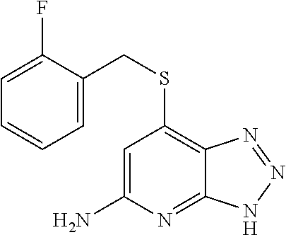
C1=C(F)C(CSC2=C3C(=NC(N)=C2)NN=N3)=CC=C1
